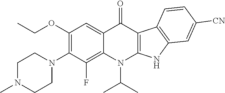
C1(OCC)=C(N2CCN(C)CC2)C(F)=C2C(=C1)C(=O)C1=C(N2C(C)C)NC2=C1C=CC([CN])=C2
